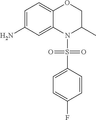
C1=C(N)C=C2C(=C1)OCC(C)N2S(C1=CC=C(F)C=C1)(=O)=O
